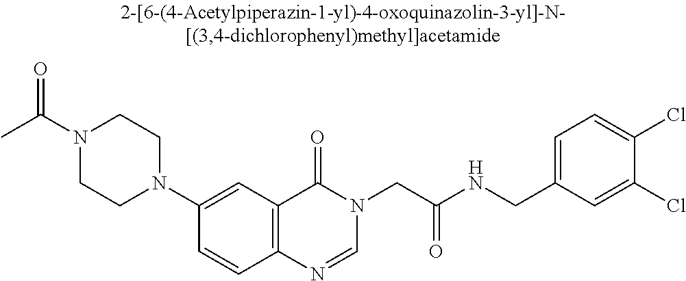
N1(C(C)=O)CCN(C2=CC3=C(C=C2)N=CN(CC(NCC2=CC=C(Cl)C(Cl)=C2)=O)C3=O)CC1
